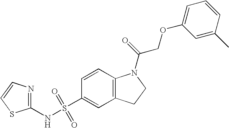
C1=CC2=C(C=C1S(NC1=NC=CS1)(=O)=O)CCN2C(=O)COC1=CC=CC(C)=C1
